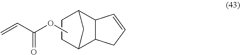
C1CC2C3C(C1C2)C=CC3.C=CC(OC)=O
